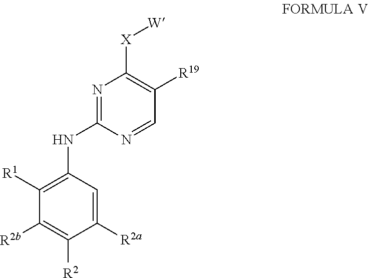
C1([R2b])=C([R2])C([R2a])=CC(NC2=NC([X][W])=C([R19])C=N2)=C1[R1]
